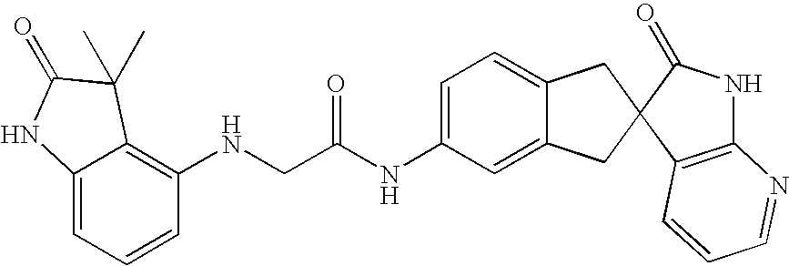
C1=C(NC(CNC2=C3C(=CC=C2)NC(=O)C3(C)C)=O)C=C2C(=C1)CC1(C2)C2=C(NC1=O)N=CC=C2
